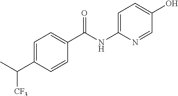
C1(C(NC2=CC=C(O)C=N2)=O)=CC=C(C(C)[CF3])C=C1
